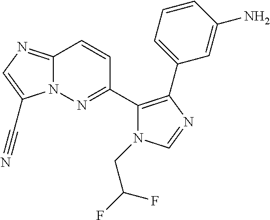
C12=NC=C(C#N)N1N=C(C1=C(C3=CC=CC(N)=C3)N=CN1CC(F)F)C=C2
